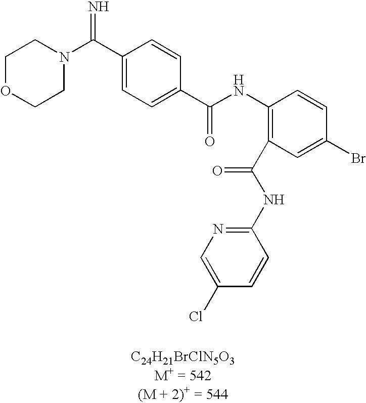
C(=N)(C1=CC=C(C(=O)NC2=C(C(NC3=NC=C(Cl)C=C3)=O)C=C(Br)C=C2)C=C1)N1CCOCC1
